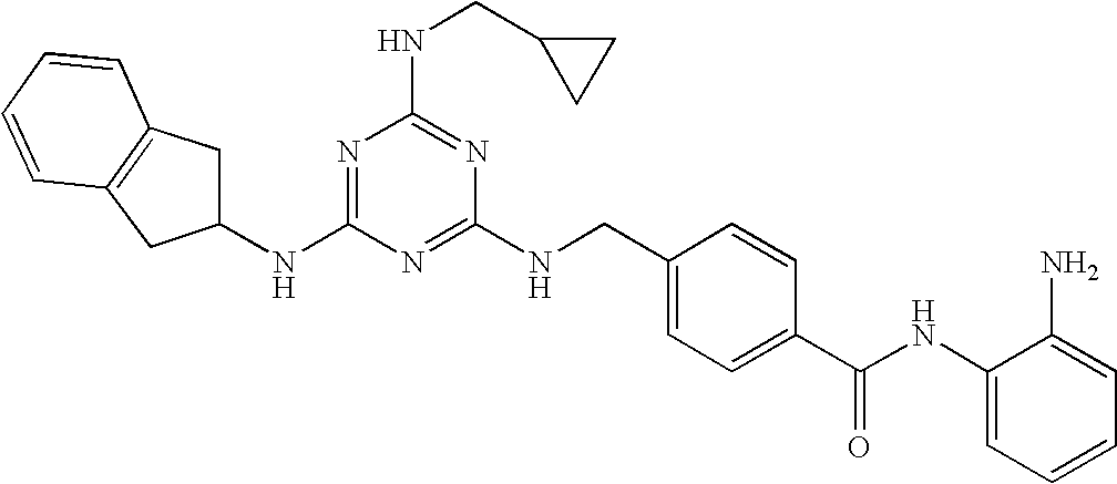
C1(NCC2=CC=C(C(NC3=CC=CC=C3N)=O)C=C2)=NC(NC2CC3=C(C=CC=C3)C2)=NC(NCC2CC2)=N1
